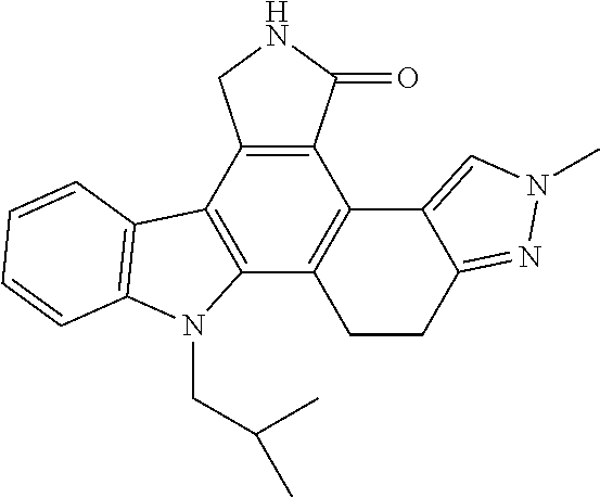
C12=C(C3=C(C4=C1C1=CN(C)N=C1CC4)N(CC(C)C)C1=C3C=CC=C1)CNC2=O
